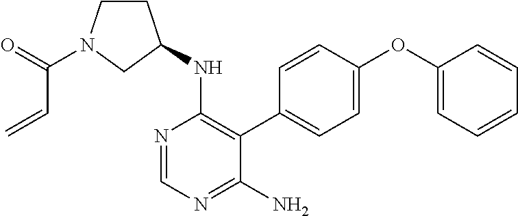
C1CN(C(C=C)=O)CC1NC1=C(C2=CC=C(OC3=CC=CC=C3)C=C2)C(N)=NC=N1
